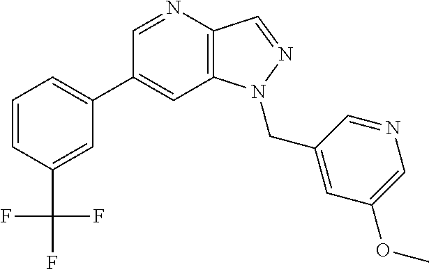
C1(C2=CC=CC(C(F)(F)F)=C2)=CC2=C(C=NN2CC2=CC(OC)=CN=C2)N=C1
